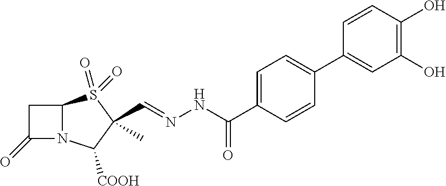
C(C1(C)S(=O)(=O)C2N(C1[COOH])C(=O)C2)=NNC(=O)C1=CC=C(C2=CC(O)=C(O)C=C2)C=C1
